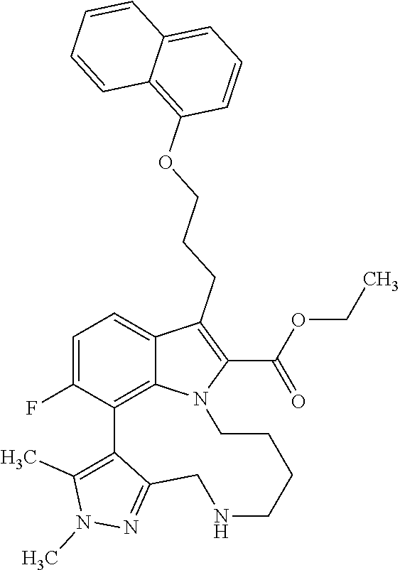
N1=C2C(=C(C)N1C)C1=C3C(=CC=C1F)C(CCCOC1=C4C(=CC=C1)C=CC=C4)=C(C(OCC)=O)N3CCCCNC2
